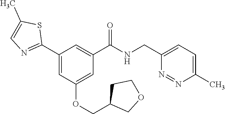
C1(C2=NC=C(C)S2)=CC(OCC2COCC2)=CC(C(NCC2=CC=C(C)N=N2)=O)=C1
